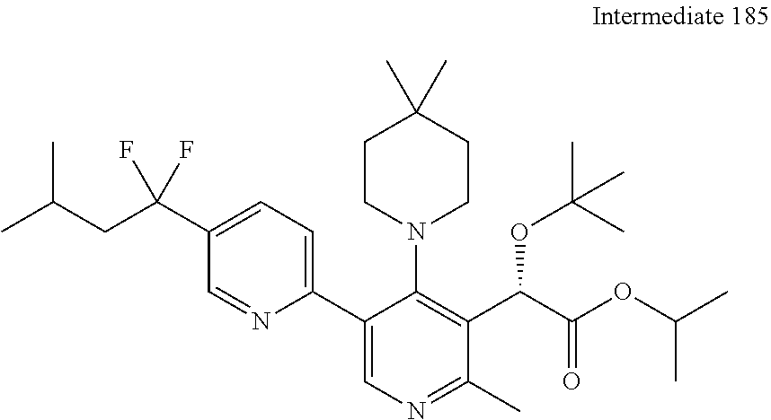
C1=C(C(CC(C)C)(F)F)C=NC(C2=CN=C(C)C(C(C(OC(C)C)=O)OC(C)(C)C)=C2N2CCC(C)(C)CC2)=C1
